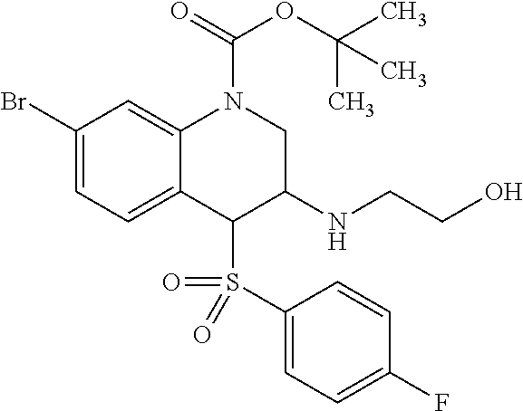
C1(Br)=CC=C2C(=C1)N(C(=O)OC(C)(C)C)CC(NCCO)C2S(C1=CC=C(F)C=C1)(=O)=O
